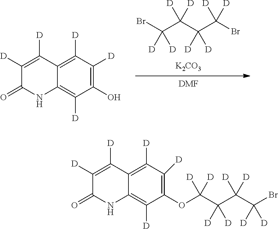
BrC(C(C(C(Br)([D])[D])([D])[D])([D])[D])([D])[D].[K2CO3].[DMF].C1(O)=C([D])C([D])=C2C(=C1[D])NC(=O)C([D])=C2[D].C1(OC(C(C(C(Br)([D])[D])([D])[D])([D])[D])([D])[D])=C([D])C([D])=C2C(=C1[D])NC(=O)C([D])=C2[D]
